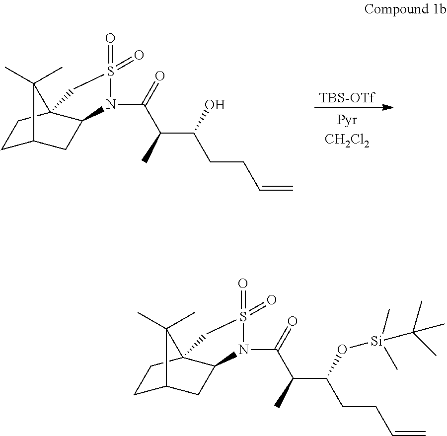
C1C2CC3C(C1)(C2(C)C)CS(=O)(=O)N3C(=O)C(C(CCC=C)O)C.[TBS-OTf].C1C2CC3C(C1)(C2(C)C)CS(=O)(=O)N3C(=O)C(C(CCC=C)O[Si](C)(C)C(C)(C)C)C
